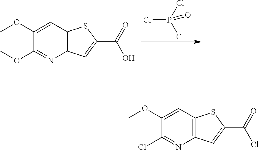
C1(OC)=CC2=C(N=C1OC)C=C(C(O)=O)S2.ClP(=O)(Cl)Cl.C1(OC)=CC2=C(N=C1Cl)C=C(C(=O)Cl)S2
